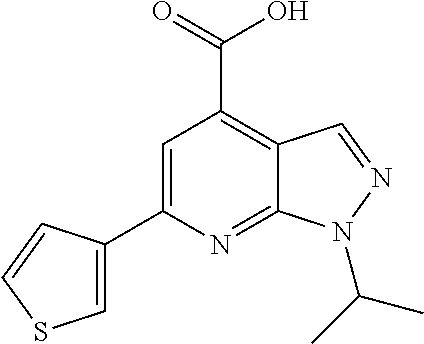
C1=C(C2=CC(C(=O)O)=C3C(=N2)N(C(C)C)N=C3)C=CS1
